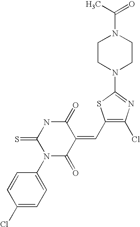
C1CN(C2=NC(Cl)=C(C=C3C(=O)NC(=S)N(C4=CC=C(Cl)C=C4)C3=O)S2)CCN1C(C)=O
